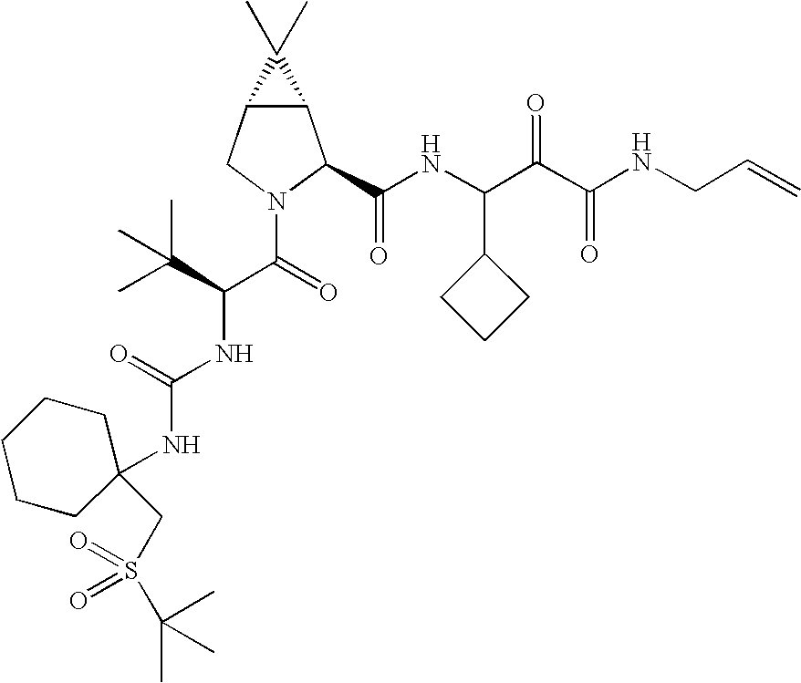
C12C(CN(C(=O)C(NC(NC3(CS(C(C)(C)C)(=O)=O)CCCCC3)=O)C(C)(C)C)C1C(NC(C(C(NCC=C)=O)=O)C1CCC1)=O)C2(C)C
